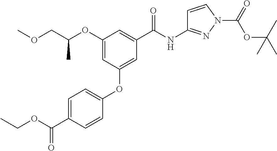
C1(OC(COC)C)=CC(OC2=CC=C(C(OCC)=O)C=C2)=CC(C(NC2=NN(C(=O)OC(C)(C)C)C=C2)=O)=C1
